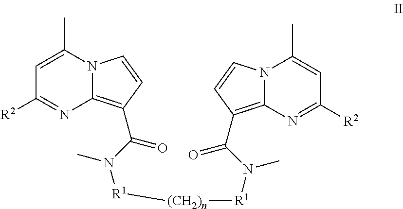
C1=C(C)N2C(=C(C(N([R1][(CH2)n][R1]N(C(C3=C4N=C([R2])C=C(C)N4C=C3)=O)C)C)=O)C=C2)N=C1[R2]
